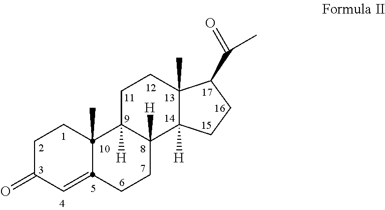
C1C(=O)C=C2CCC3([H])C([H])(CCC4(C)C3([H])CCC4C(=O)C)C2(C)C1
